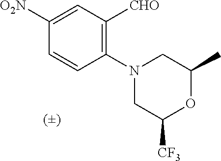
C1(N2CC([CF3])OC(C)C2)=C([CHO])C=C([O2N])C=C1
